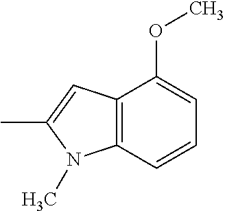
C12=C(C=CC=C1OC)N(C)C(C)=C2
